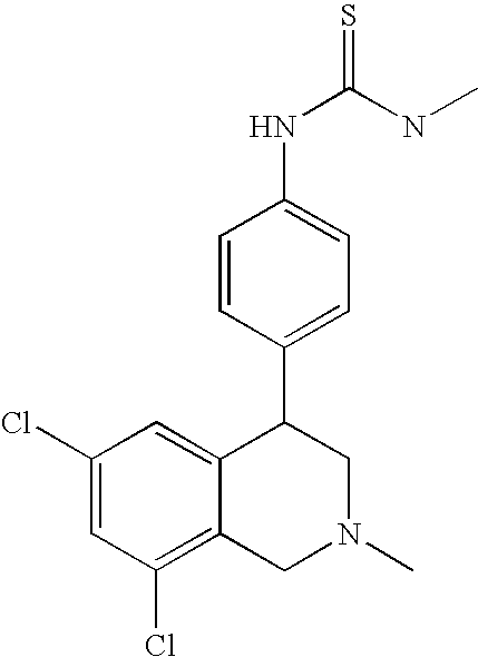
C1(Cl)=CC(Cl)=C2C(=C1)C(C1=CC=C(NC(NC)=S)C=C1)CN(C)C2
